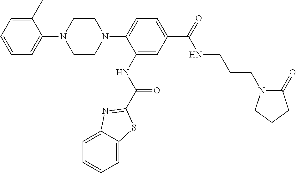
C1CN(C2=CC=C(C(=O)NCCCN3C(=O)CCC3)C=C2NC(=O)C2=NC3=CC=CC=C3S2)CCN1C1=CC=CC=C1C
